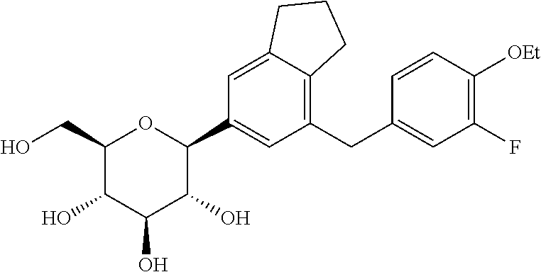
C1(CO)C(O)C(O)C(O)C(C2=CC(CC3=CC(F)=C([OEt])C=C3)=C3C(=C2)CCC3)O1
